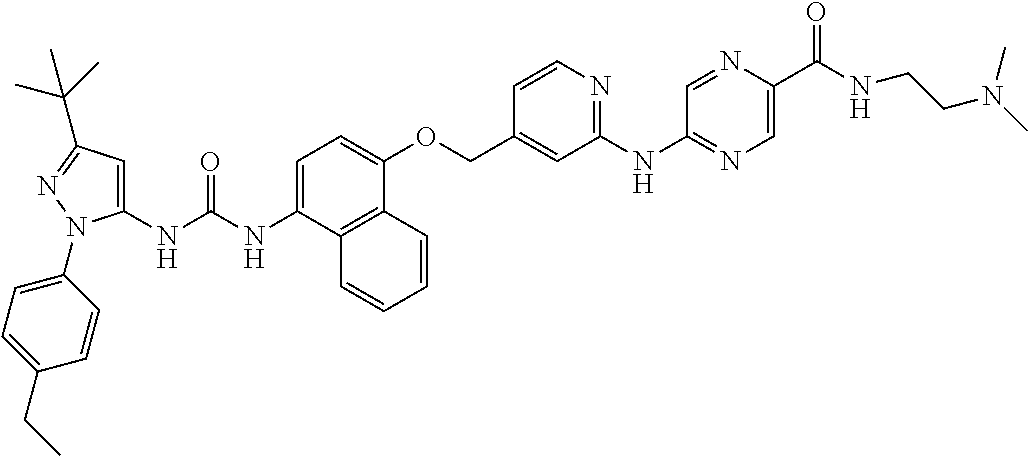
C1=C(NC(NC2=CC(C(C)(C)C)=NN2C2=CC=C(CC)C=C2)=O)C2=C(C(OCC3=CC(NC4=NC=C(C(NCCN(C)C)=O)N=C4)=NC=C3)=C1)C=CC=C2
